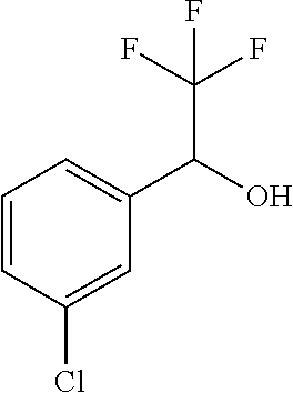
C1=CC(Cl)=CC(C(O)C(F)(F)F)=C1
